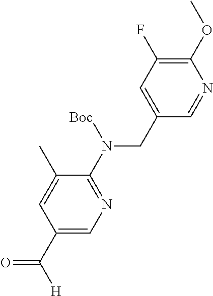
C1(CN(C2=NC=C(C([H])=O)C=C2C)[Boc])=CC(F)=C(OC)N=C1
